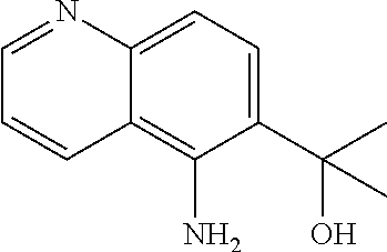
C12=CC=C(C(O)(C)C)C(N)=C1C=CC=N2
